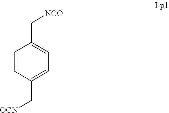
C1=CC(C[OCN])=CC=C1C[NCO]
